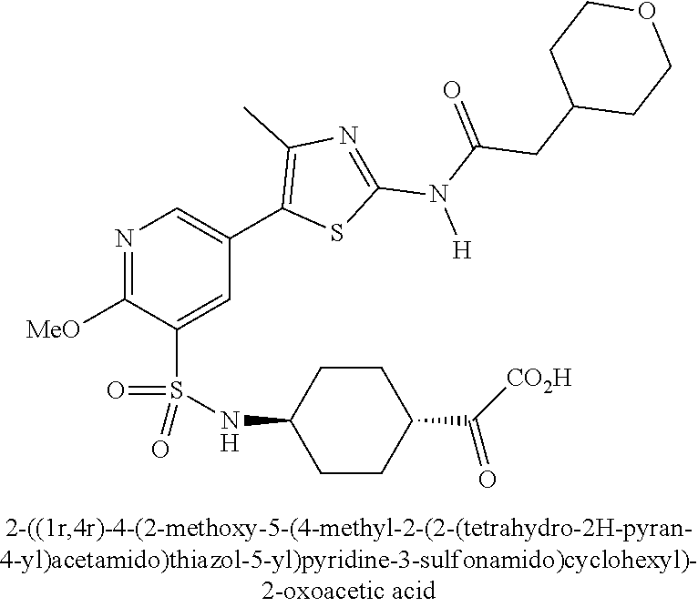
N1=C([OMe])C(S(NC2CCC(C(=O)[CO2H])CC2)(=O)=O)=CC(C2=C(C)N=C(N(C(=O)CC3CCOCC3)[H])S2)=C1
